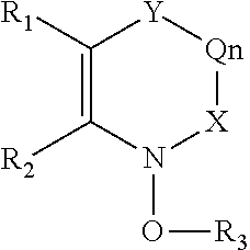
C1([R1])=C([R2])N(O[R3])[X][Qn][Y]1
